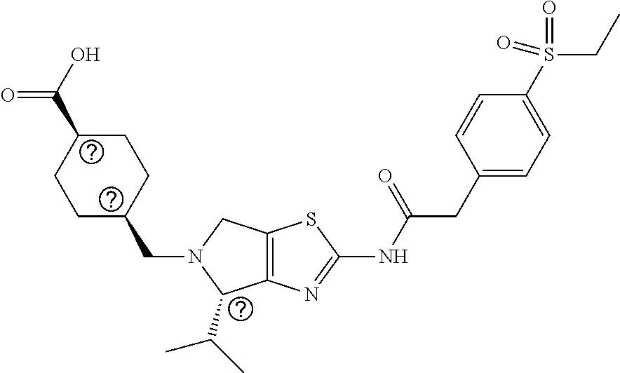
C12=C(N=C(NC(CC3=CC=C(S(CC)(=O)=O)C=C3)=O)S1)C(C(C)C)N(CC1CCC(C(O)=O)CC1)C2
